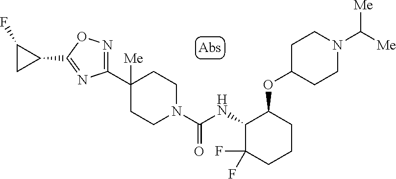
C1(C2([Me])CCN(C(NC3C(F)(F)CCCC3OC3CCN(C([Me])[Me])CC3)=O)CC2)=NOC(C2C(F)C2)=N1
